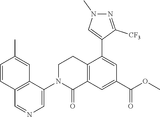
C12=C(C=C(C(OC)=O)C=C1C1=CN(C)N=C1[CF3])C(=O)N(C1=CN=CC3=C1C=C(C)C=C3)CC2
